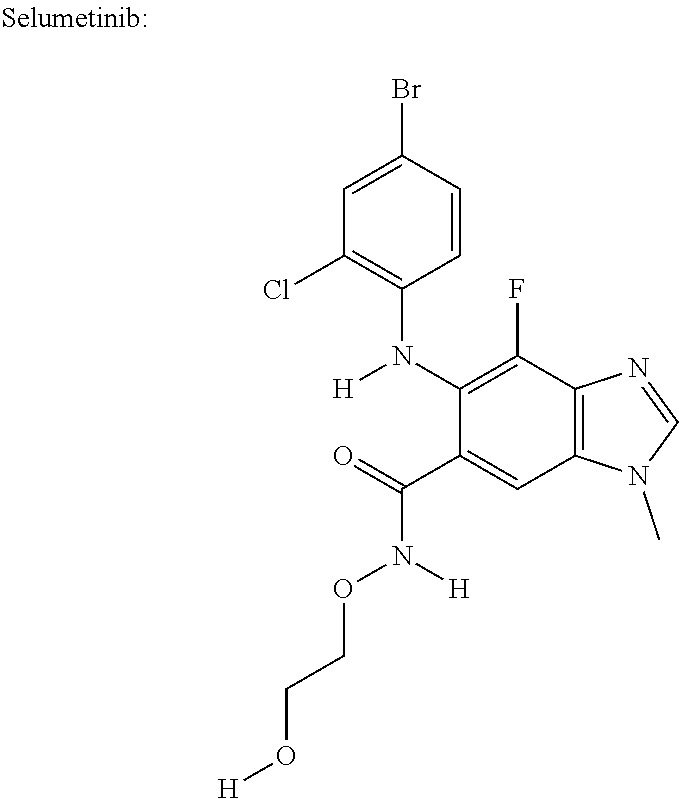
C1=CC(Br)=CC(Cl)=C1N(C1=C(F)C2=C(C=C1C(=O)N([H])OCCO[H])N(C)C=N2)[H]
